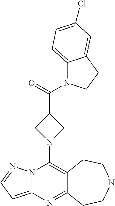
N12C(=CC=N1)N=C1C(=C2N2CC(C(=O)N3C4=CC=C(Cl)C=C4CC3)C2)CCNCC1
